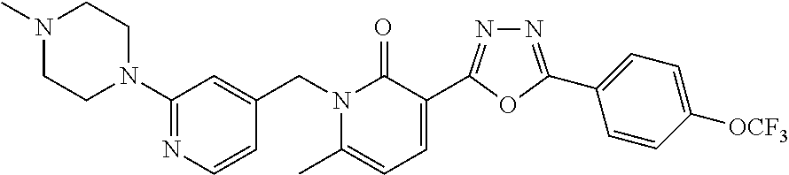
C1(N2CCN(C)CC2)=NC=CC(CN2C(C)=CC=C(C3=NN=C(C4=CC=C([OCF3])C=C4)O3)C2=O)=C1
